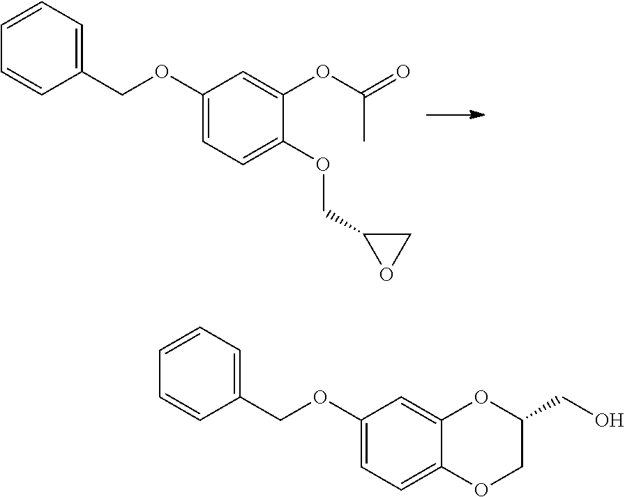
C1(COC2=CC=C(OCC3=CC=CC=C3)C=C2OC(=O)C)CO1.C1=CC(COC2=CC=C3C(=C2)OC(CO)CO3)=CC=C1
